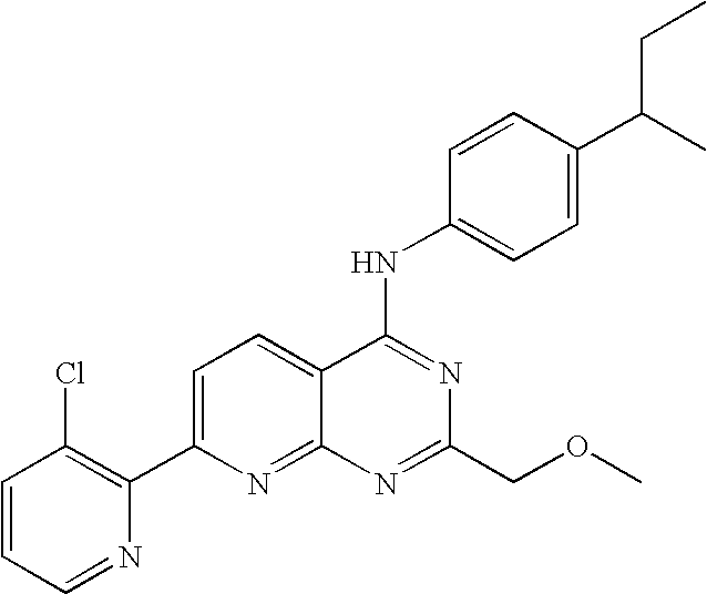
C1=CC=NC(C2=CC=C3C(=N2)N=C(COC)N=C3NC2=CC=C(C(C)CC)C=C2)=C1Cl
